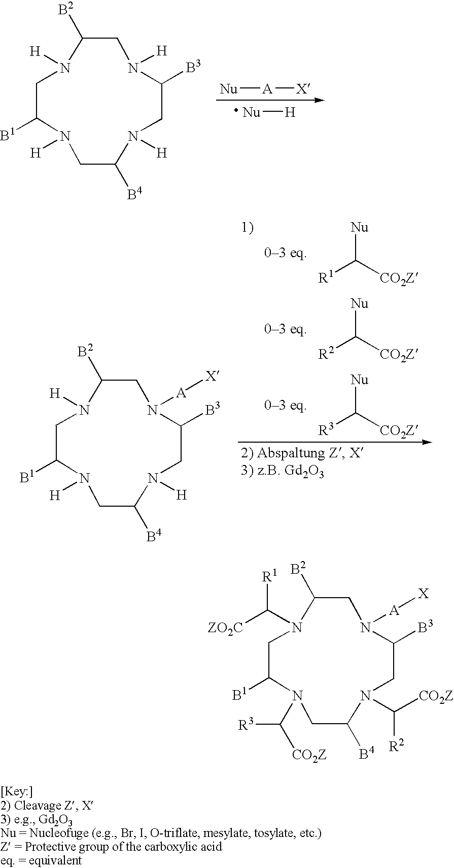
[Nu][H].[Nu][A][X].N1([H])C([B1])CN([H])C([B2])CN([H])C([B3])CN([H])C([B4])C1.[Nu]C([CO2Z])[R1].[Nu]C([CO2Z])[R2].[Nu]C([CO2Z])[R3].N1([H])C([B1])CN([H])C([B2])CN([A][X])C([B3])CN([H])C([B4])C1.N1(C([CO2Z])[R3])C([B1])CN(C([ZO2C])[R1])C([B2])CN([A][X])C([B3])CN(C([CO2Z])[R2])C([B4])C1
